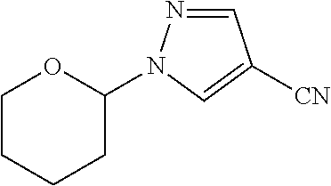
C1CCCC(N2N=CC([CN])=C2)O1
